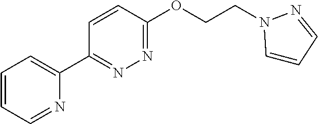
C1=CC=NC(C2=NN=C(OCCN3C=CC=N3)C=C2)=C1
